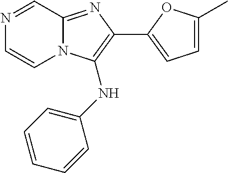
N1=CC2=NC(C3=CC=C(C)O3)=C(NC3=CC=CC=C3)N2C=C1
